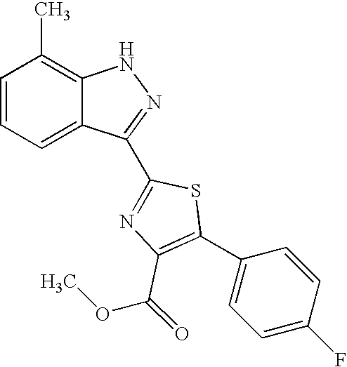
C1=CC=C2C(=C1C)NN=C2C1=NC(C(OC)=O)=C(C2=CC=C(F)C=C2)S1
